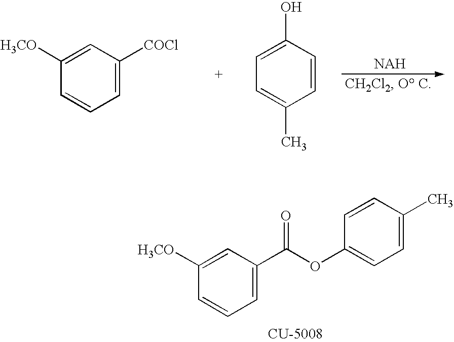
C1([H3CO])=CC(C(OC2=CC=C(C)C=C2)=O)=CC=C1.C1([H3CO])=CC([COCl])=CC=C1.C1=C(O)C=CC(C)=C1
